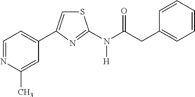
C1=NC(C)=CC(C2=CSC(N(C(CC3=CC=CC=C3)=O)[H])=N2)=C1
